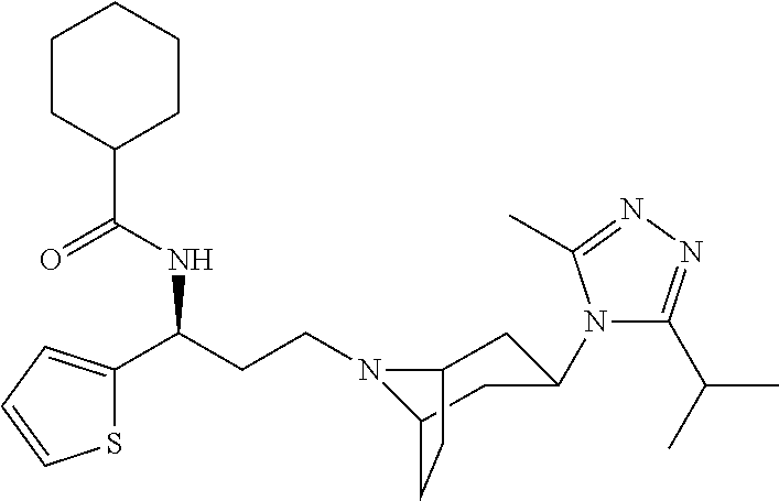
N1(CCC(C2=CC=CS2)NC(C2CCCCC2)=O)C2CC(N3C(C(C)C)=NN=C3C)CC1CC2
